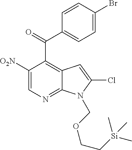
C1([O2N])=CN=C2C(=C1C(=O)C1=CC=C(Br)C=C1)C=C(Cl)N2COCC[Si](C)(C)C
